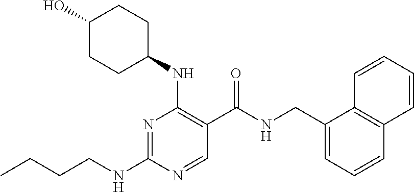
CCCCNC1=NC(NC2CCC(O)CC2)=C(C(NCC2=CC=CC3=C2C=CC=C3)=O)C=N1
